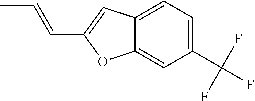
C12=CC(C(F)(F)F)=CC=C1C=C(C=CC)O2
